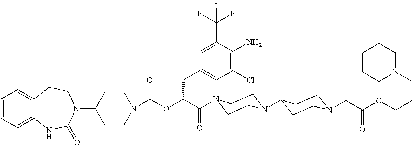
C1(N2CCC3=CC=CC=C3NC2=O)CCN(C(OC(C(=O)N2CCN(C3CCN(CC(OCCCN4CCCCC4)=O)CC3)CC2)CC2=CC(Cl)=C(N)C(C(F)(F)F)=C2)=O)CC1
